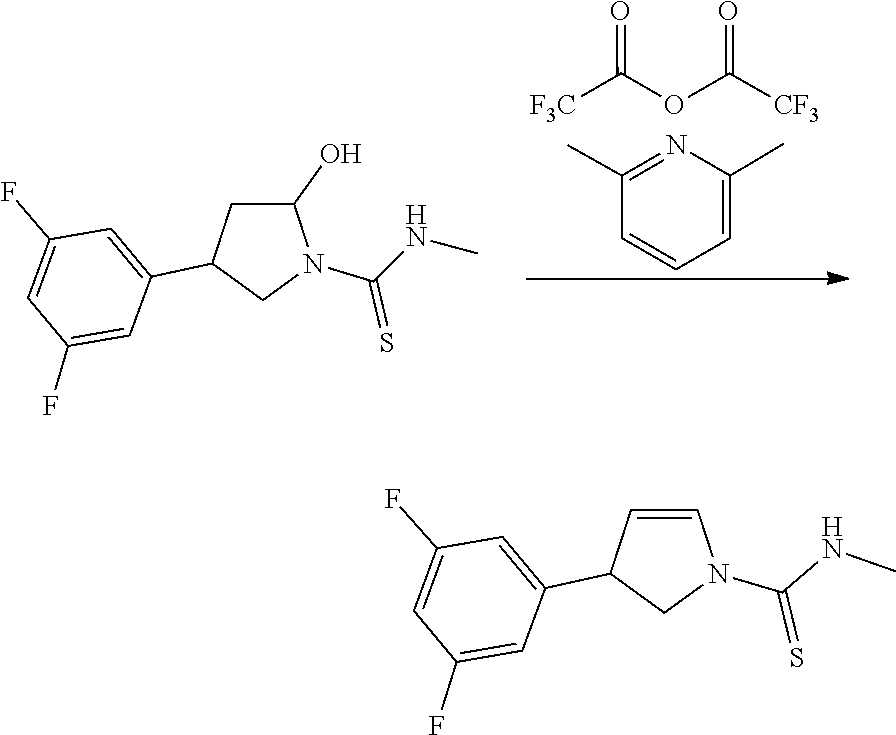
O=C(OC(=O)[F3C])[CF3].C1=CC(C)=NC(C)=C1.C1=C(C2CC(O)N(C(=S)NC)C2)C=C(F)C=C1F.C1=C(C2C=CN(C(NC)=S)C2)C=C(F)C=C1F
